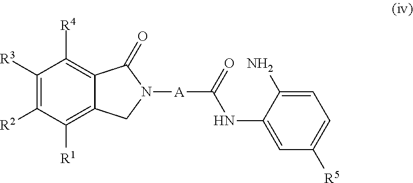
C1([R3])=C([R2])C([R1])=C2C(=C1[R4])C(=O)N([A]C(NC1=CC([R5])=CC=C1N)=O)C2
